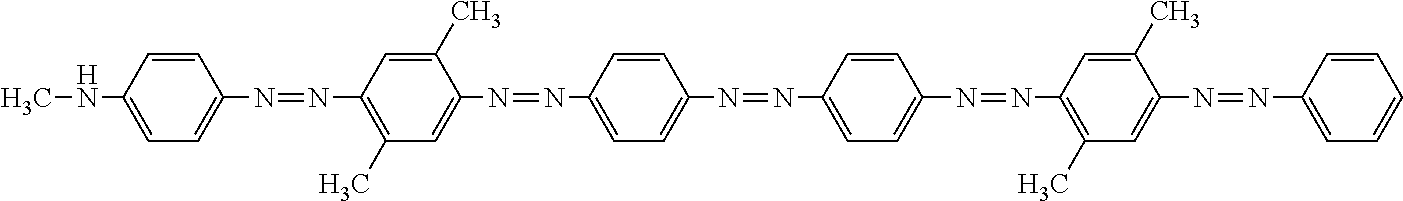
C1=CC(NC)=CC=C1N=NC1=C(C)C=C(N=NC2=CC=C(N=NC3=CC=C(N=NC4=C(C)C=C(N=NC5=CC=CC=C5)C(C)=C4)C=C3)C=C2)C(C)=C1
